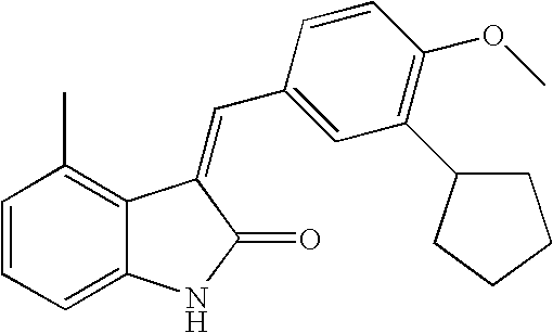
C1=CC=C2C(=C1C)C(=CC1=CC(C3CCCC3)=C(OC)C=C1)C(=O)N2
